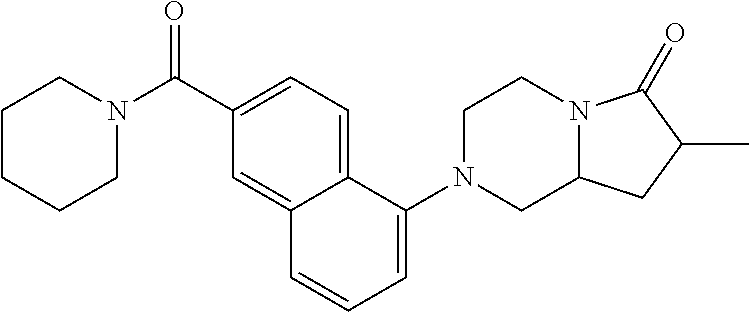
C1CCCN(C(=O)C2=CC=C3C(=C2)C=CC=C3N2CC3N(CC2)C(=O)C(C)C3)C1
